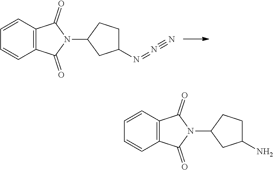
C1=CC=CC2=C1C(=O)N(C1CC(N=N#N)CC1)C2=O.C1=CC=CC2=C1C(=O)N(C1CC(N)CC1)C2=O
